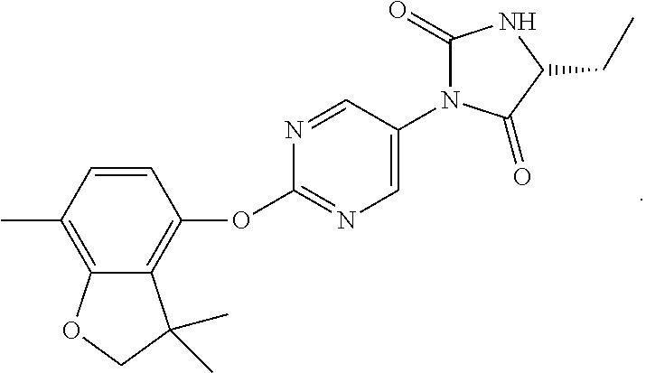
C1(C)=C2C(=C(OC3=NC=C(N4C(=O)NC(CC)C4=O)C=N3)C=C1)C(C)(C)CO2
